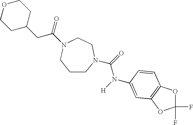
C1CN(C(=O)N([H])C2=CC3=C(OC(F)(F)O3)C=C2)CCN(C(=O)CC2CCOCC2)C1
